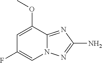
C1=C(OC)C2=NC(N)=NN2C=C1F
